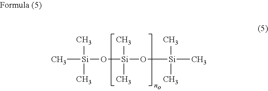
C[Si](C)(C)O[Si](C)(C)O[Si](C)(C)C
